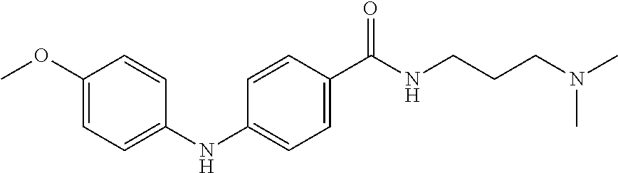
C1(NC2=CC=C(C(NCCCN(C)C)=O)C=C2)=CC=C(OC)C=C1
